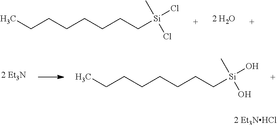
CCCCCCCC[Si](C)(Cl)Cl.[2 H2O].CCCCCCCC[Si](C)(O)O.[2 Et3NHCl]
